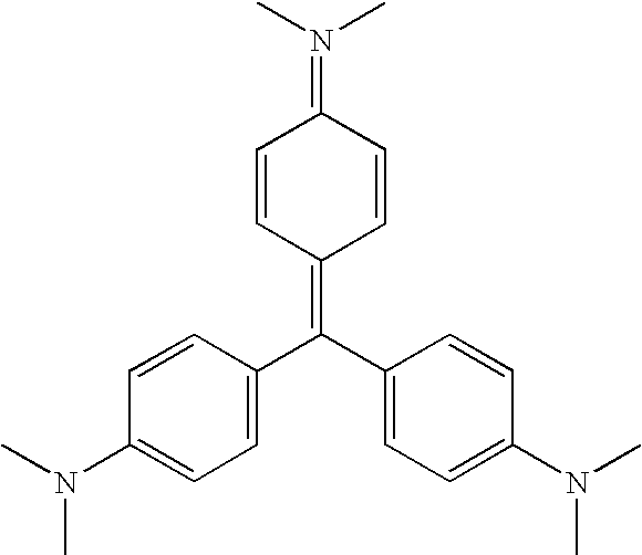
C1=CC(C(C2=CC=C(N(C)C)C=C2)=C2C=CC(=N(C)C)C=C2)=CC=C1N(C)C
